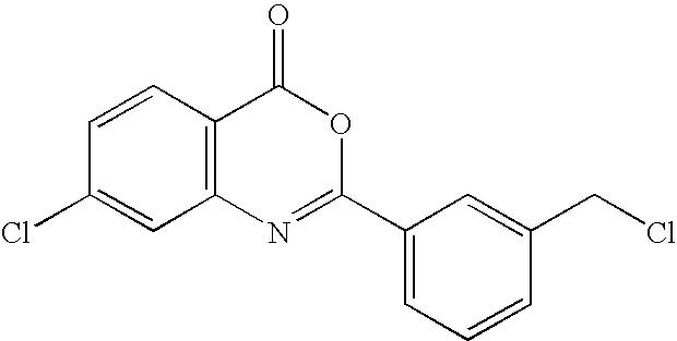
C1=CC2=C(C=C1Cl)N=C(C1=CC=CC(CCl)=C1)OC2=O
